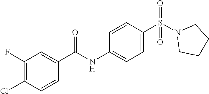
C1(F)=C(Cl)C=CC(C(NC2=CC=C(S(N3CCCC3)(=O)=O)C=C2)=O)=C1
